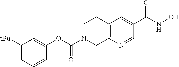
C12=C(C=C(C(NO)=O)C=N1)CCN(C(OC1=CC([tBu])=CC=C1)=O)C2
